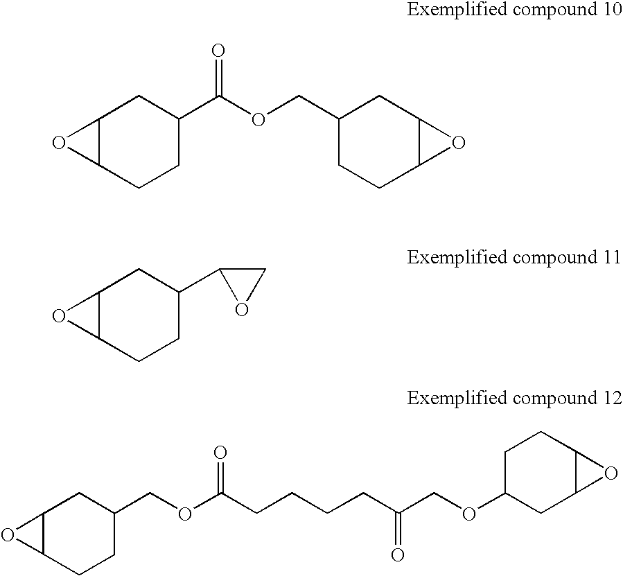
C12C(CCC(C(OCC3CCC4C(C3)O4)=O)C1)O2.C12C(CCC(C3OC3)C1)O2.C12C(CCC(COC(CCCCC(COC3CC4C(CC3)O4)=O)=O)C1)O2
